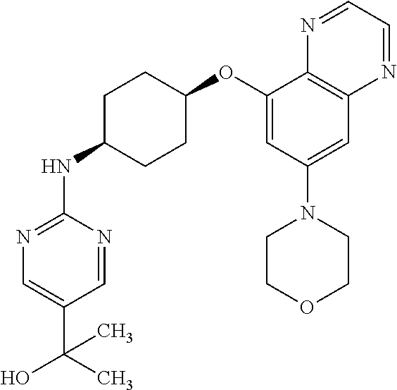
C1(OC2CCC(NC3=NC=C(C(C)(O)C)C=N3)CC2)=CC(N2CCOCC2)=CC2=C1N=CC=N2
